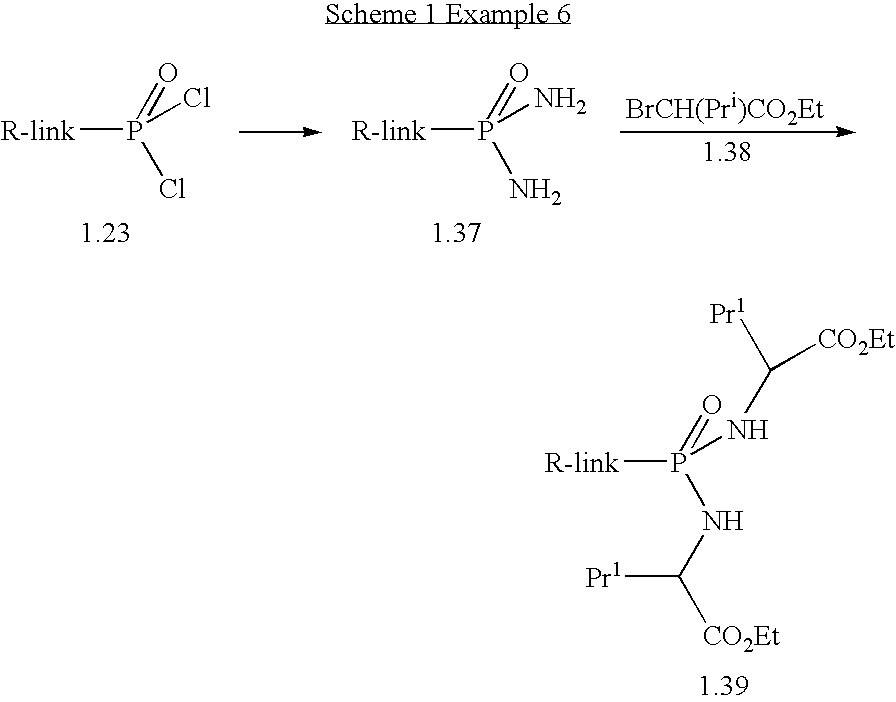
[R-link]P(=O)(Cl)Cl.[R-link]P(=O)(N)N.[R-link]P(=O)(NC([Pr1])[CO2Et])NC([CO2Et])[Pr1]
